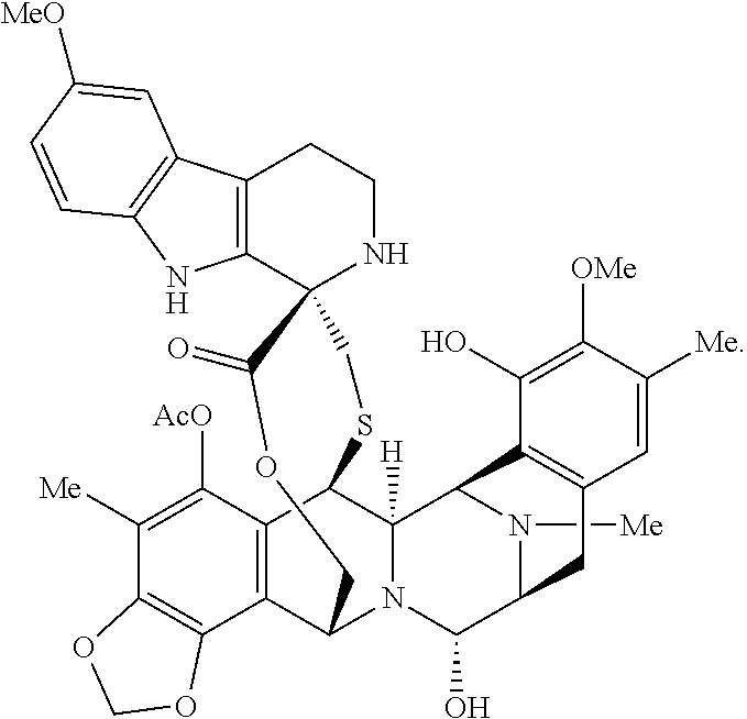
C12=C(C3(NCC1)CSC1C4=C(C(N5C1([H])C1N([Me])C(C5O)CC5=C1C(O)=C([OMe])C([Me])=C5)COC3=O)C1=C(C([Me])=C4[AcO])OCO1)NC1=C2C=C([MeO])C=C1
